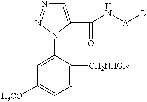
C1=C(C(N[A]B)=O)N(C2=CC([H3CO])=CC=C2[CH2NHGly])N=N1
